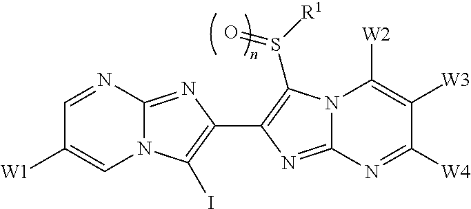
N12C(=NC(C3=C(S([R1])=O)N4C(=N3)N=C([W4])C([W3])=C4[W2])=C1I)N=CC([W1])=C2
